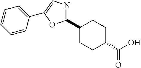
C1(C2CCC(C(O)=O)CC2)=NC=C(C2=CC=CC=C2)O1
